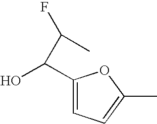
C1(C(O)C(F)C)=CC=C(C)O1
